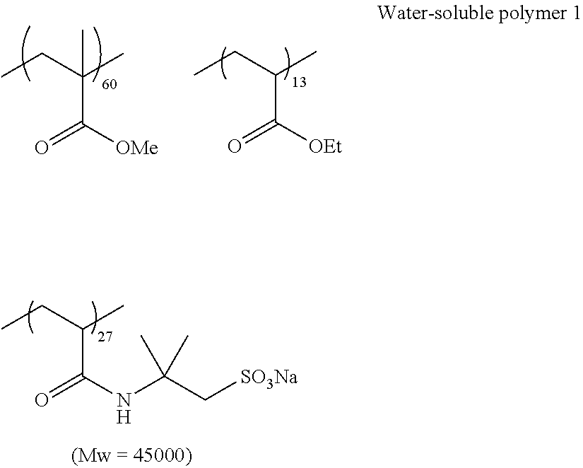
CCC(C)(C)C([OMe])=O.CCC(C)C([OEt])=O.CCC(C)C(NC(C[SO3Na])(C)C)=O
